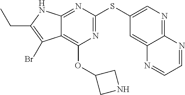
CCC1=C(Br)C2=C(OC3CNC3)N=C(SC3=CN=C4C(=C3)N=CC=N4)N=C2N1
